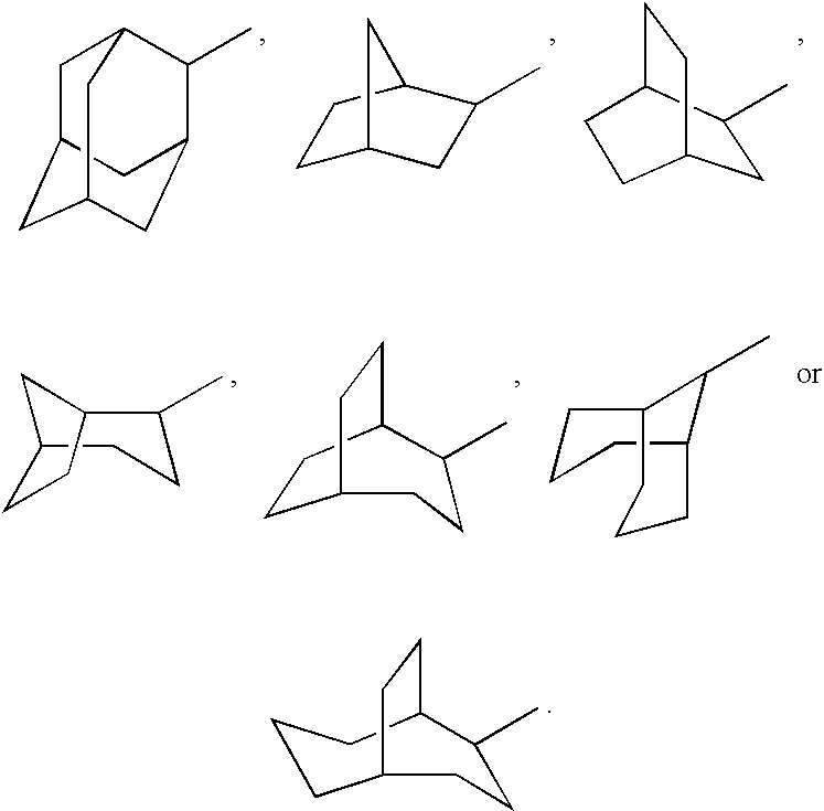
C1C2CC3CC(C(C)C1C3)C2.C1C2CC(C)C(C1)C2.C1C(C)C2CCC1CC2.C1(C)CCC2CC1CC2.C1CC2CCC1CCC2C.C1CCC2C(C)C1CCC2.C1C2CCC(CC1)C(C)CC2
